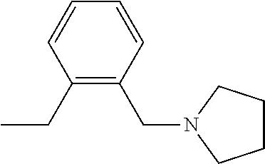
C1(CC)=C(CN2CCCC2)C=CC=C1
